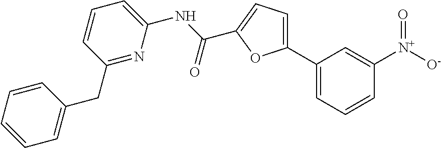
C1(C2=CC=C(C(NC3=CC=CC(CC4=CC=CC=C4)=N3)=O)O2)=CC=CC([N+]([O-])=O)=C1
